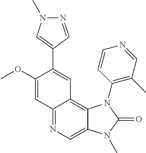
C12=NC=C3C(=C1C=C(C1=CN(C)N=C1)C(OC)=C2)N(C1=C(C)C=NC=C1)C(=O)N3C
